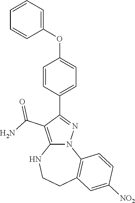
C1=CC(C2=NN3C(=C2C(N)=O)NCCC2=C3C=CC([NO2])=C2)=CC=C1OC1=CC=CC=C1
